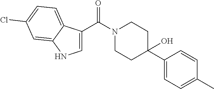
C1=C(C(N2CCC(C3=CC=C(C)C=C3)(O)CC2)=O)C2=CC=C(Cl)C=C2N1
